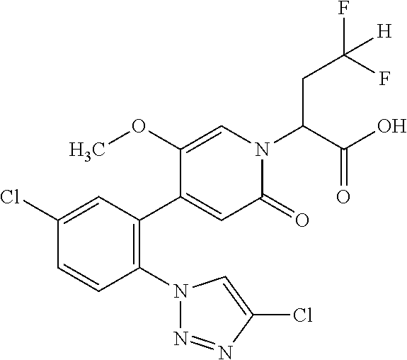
C1(Cl)=CC(C2=CC(=O)N(C(C(O)=O)CC(F)(F)[H])C=C2OC)=C(N2N=NC(Cl)=C2)C=C1
